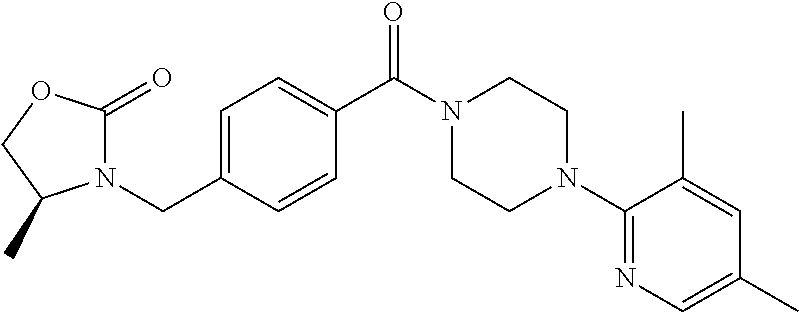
C1=C(CN2C(=O)OCC2C)C=CC(C(N2CCN(C3=NC=C(C)C=C3C)CC2)=O)=C1
